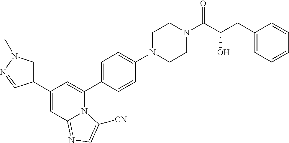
C1(C2=CN(C)N=C2)=CC2=NC=C([CN])N2C(C2=CC=C(N3CCN(C(C(CC4=CC=CC=C4)O)=O)CC3)C=C2)=C1
